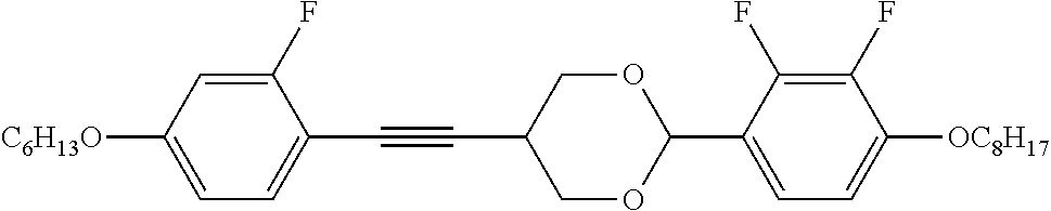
C1(F)=CC([C6H13O])=CC=C1C#CC1COC(C2=CC=C([OC8H17])C(F)=C2F)OC1
